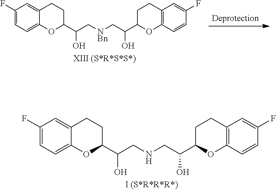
C1(F)=CC=C2C(=C1)CCC(C(CNCC(C1OC3=C(CC1)C=C(F)C=C3)O)O)O2.C1(F)=CC=C2C(=C1)CCC(C(C[NBn]CC(C1OC3=C(CC1)C=C(F)C=C3)O)O)O2
